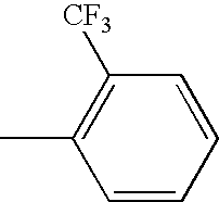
CC1=C([CF3])C=CC=C1
